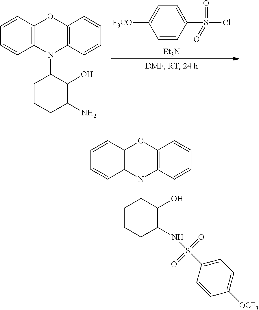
[Et3N].C1=CC(S(=O)(Cl)=O)=CC=C1[F3CO].C12=C(C=CC=C1)OC1=C(N2C2CCCC(N)C2O)C=CC=C1.C12=C(C=CC=C1)OC1=C(N2C2CCCC(NS(C3=CC=C([OCF3])C=C3)(=O)=O)C2O)C=CC=C1
